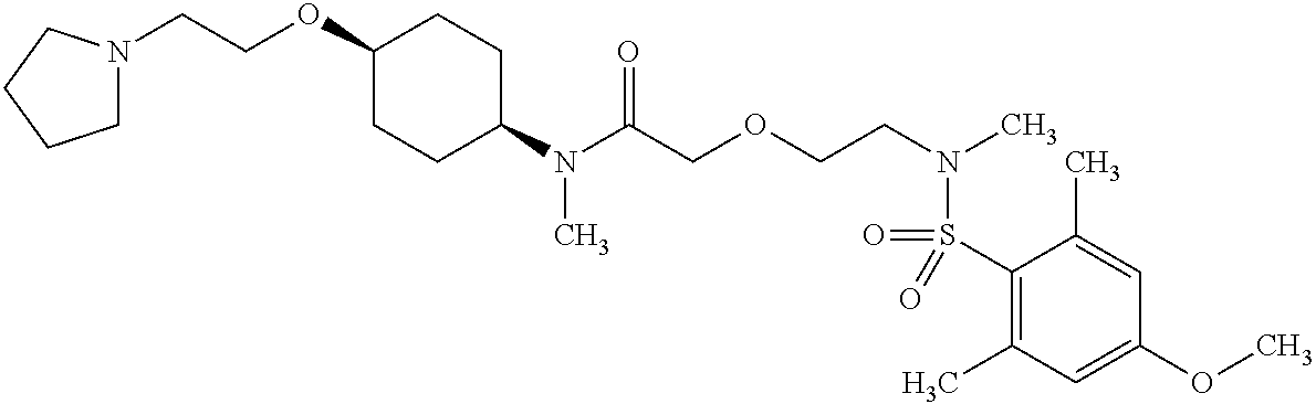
C1CC(N(C(COCCN(C)S(=O)(C2=C(C)C=C(OC)C=C2C)=O)=O)C)CCC1OCCN1CCCC1
